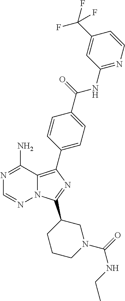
N1=C(N)C2=C(C3=CC=C(C(=O)NC4=NC=CC(C(F)(F)F)=C4)C=C3)N=C(C3CCCN(C(=O)NCC)C3)N2N=C1
